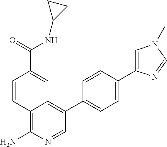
C1=CC2=C(N)N=CC(C3=CC=C(C4=CN(C)C=N4)C=C3)=C2C=C1C(=O)NC1CC1
